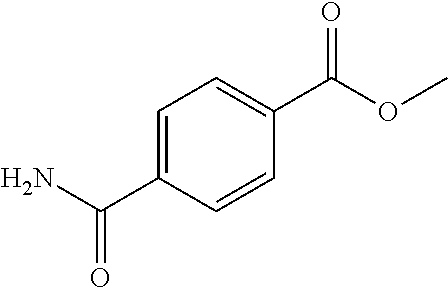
COC(C1=CC=C(C(N)=O)C=C1)=O
